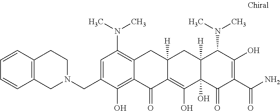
C1=C(CN2CCC3=C(C2)C=CC=C3)C(O)=C2C(=C1N(C)C)CC1([H])C(=C(O)C3(O)C([H])(C1)C(N(C)C)C(O)=C(C(N)=O)C3=O)C2=O
